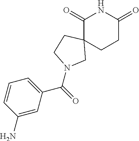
C1(=O)NC(=O)CCC12CN(C(C1=CC=CC(N)=C1)=O)CC2
